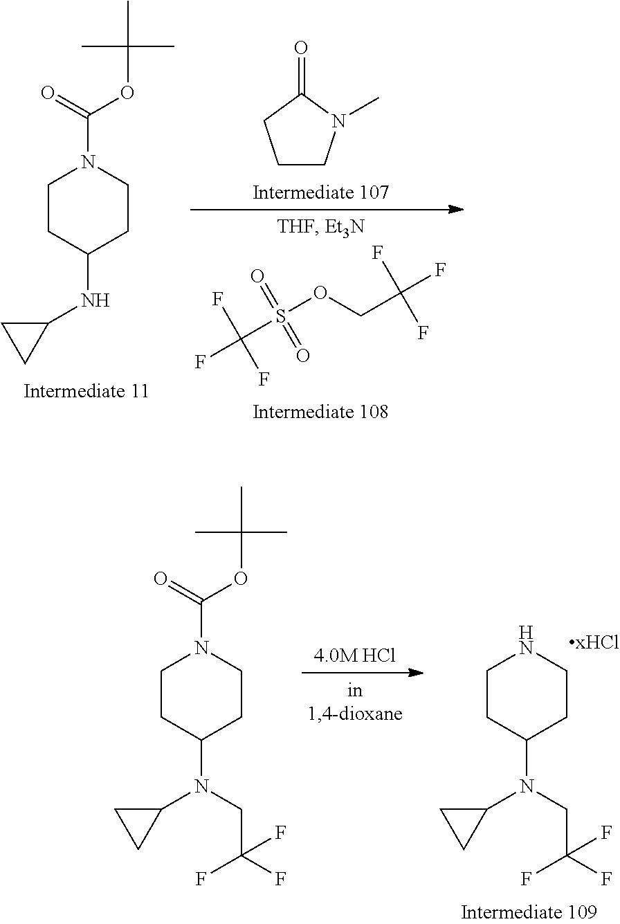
C1CC(NC2CC2)CCN1C(OC(C)(C)C)=O.C1CN(C)C(=O)C1.FC(S(OCC(F)(F)F)(=O)=O)(F)F.C1CC(N(C2CC2)CC(F)(F)F)CCN1C(OC(C)(C)C)=O.C1CC(N(C2CC2)CC(F)(F)F)CCN1
